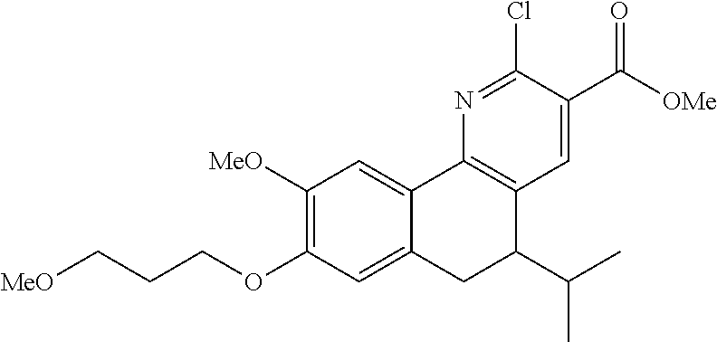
[MeO]CCCOC1=C([MeO])C=C2C(=C1)CC(C(C)C)C1=C2N=C(Cl)C(C([OMe])=O)=C1
